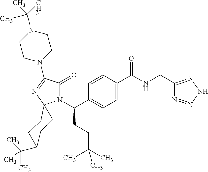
C1C(C(C)(C)C)CCC2(C1)N(C(CCC(C)(C)C)C1=CC=C(C(=O)NCC3=NNN=N3)C=C1)C(=O)C(N1CCN(C([CH3])(C)C)CC1)=N2
